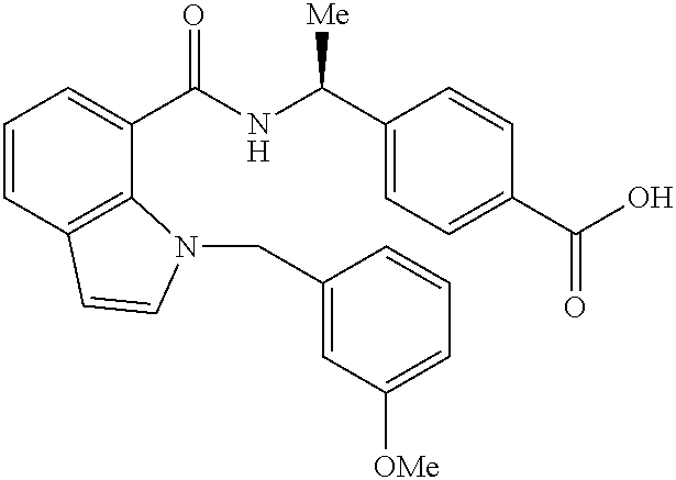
C1=CC2=C(C(C(NC(C3=CC=C(C(O)=O)C=C3)[Me])=O)=C1)N(CC1=CC([OMe])=CC=C1)C=C2
